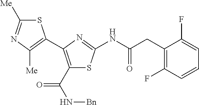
S1C([Me])=NC([Me])=C1C1=C(C(N[Bn])=O)SC(NC(CC2=C(F)C=CC=C2F)=O)=N1
